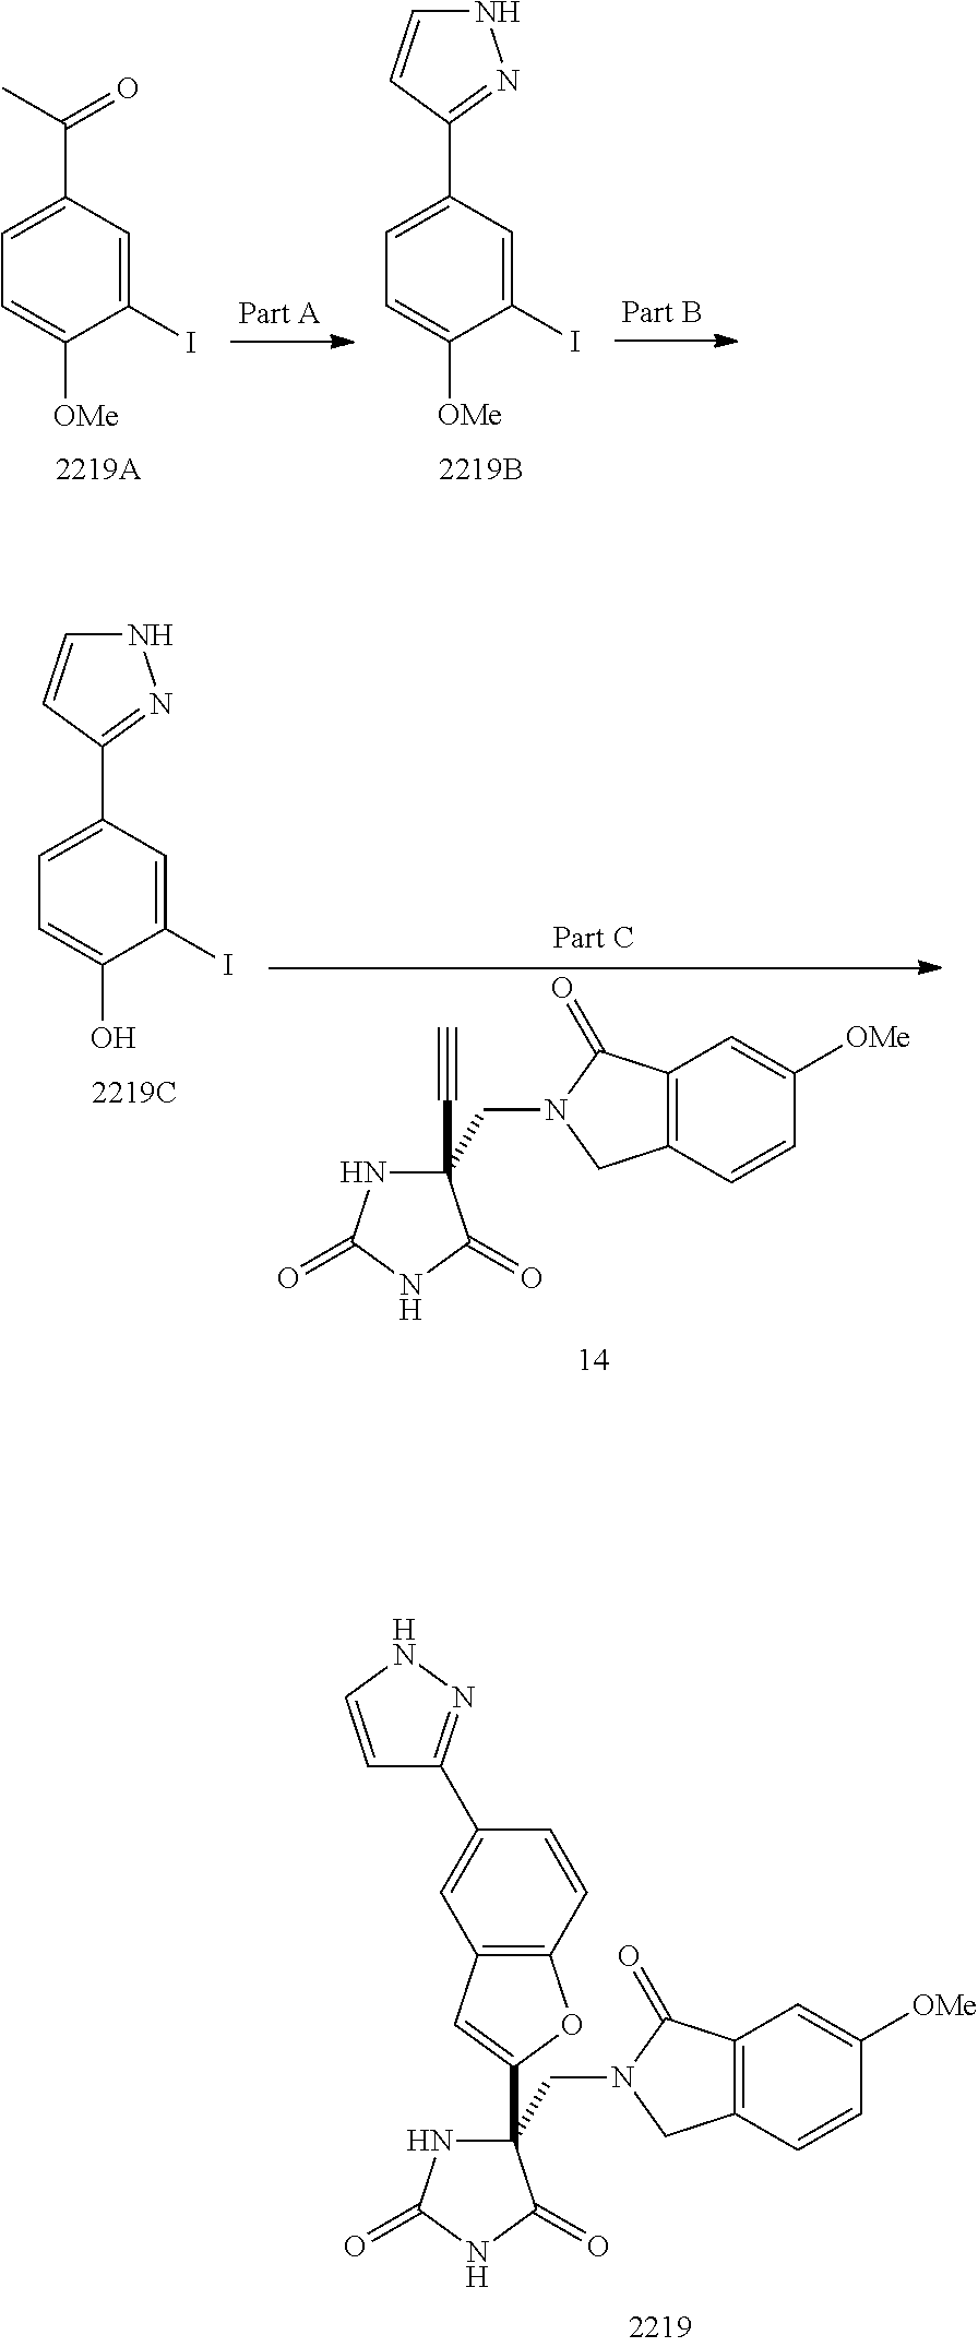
C1(C(=O)C)=CC=C([OMe])C(I)=C1.C1(C2=NNC=C2)=CC=C([OMe])C(I)=C1.C1(C#C)(CN2CC3=C(C2=O)C=C([OMe])C=C3)NC(=O)NC1=O.C1(C2=NNC=C2)=CC=C(O)C(I)=C1.C1(C2=CC3=C(O2)C=CC(C2=NNC=C2)=C3)(CN2CC3=C(C2=O)C=C([OMe])C=C3)NC(=O)NC1=O
